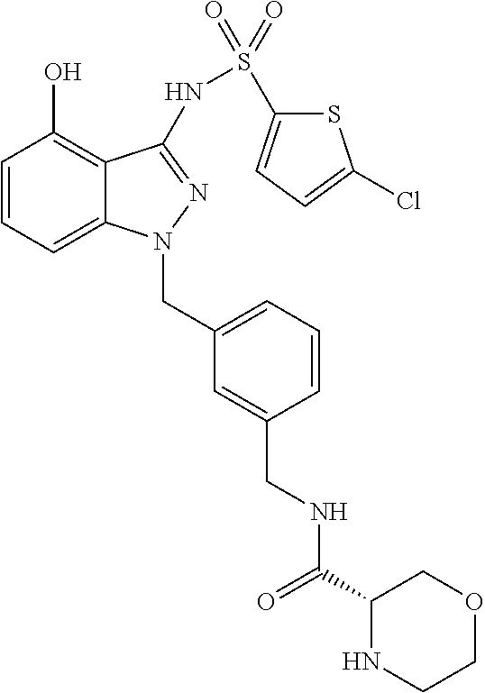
C1=CC=C2C(=C1O)C(NS(C1=CC=C(Cl)S1)(=O)=O)=NN2CC1=CC=CC(CNC(C2NCCOC2)=O)=C1
